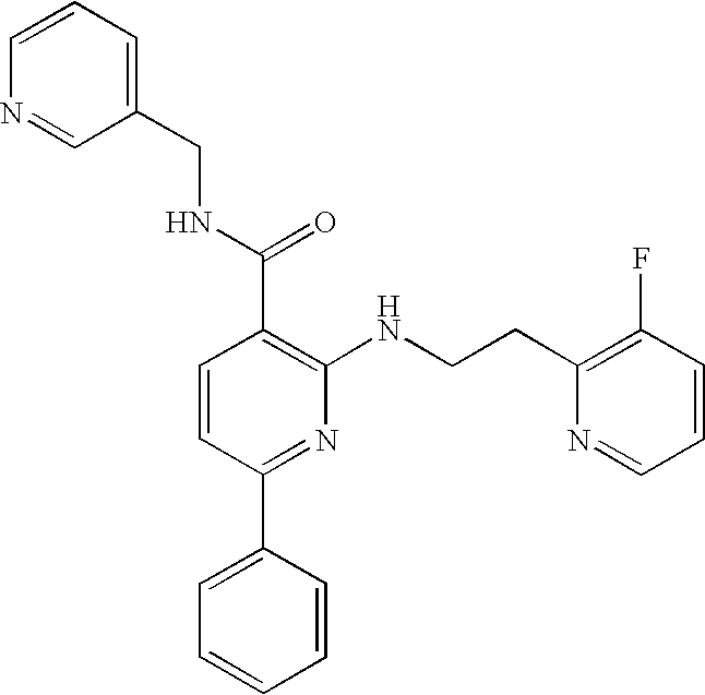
N1=CC(CNC(C2=C(NCCC3=C(F)C=CC=N3)N=C(C3=CC=CC=C3)C=C2)=O)=CC=C1
